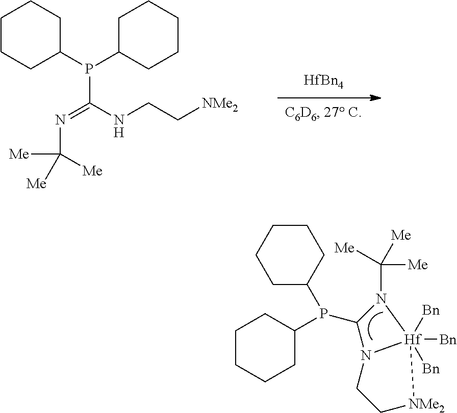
[HfBn4].C1CCC(P(C2CCCCC2)C(NCC[NMe2])=NC([Me])([Me])[Me])CC1.C1CCCC(P(C2CCCCC2)C2N(C([Me])([Me])[Me])[Hf]3([Bn])([Bn])([Bn])N2CC[NMe2]3)C1
